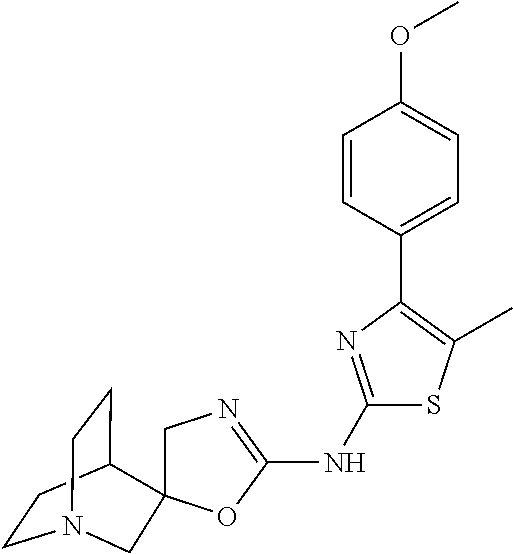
C1CC2CCN1CC21CN=C(NC2=NC(C3=CC=C(OC)C=C3)=C(C)S2)O1
